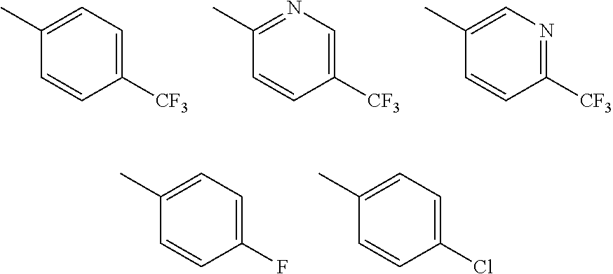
C1(C)=CC=C([CF3])C=C1.C1(C)=NC=C([CF3])C=C1.C1(C)=CN=C([CF3])C=C1.C1(C)=CC=C(F)C=C1.C1(C)=CC=C(Cl)C=C1
